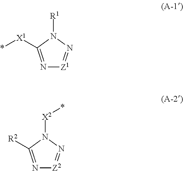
N1=C([X1]*)N([R1])N=[Z1]1.N1=C([R2])N([X2]*)N=[Z2]1
